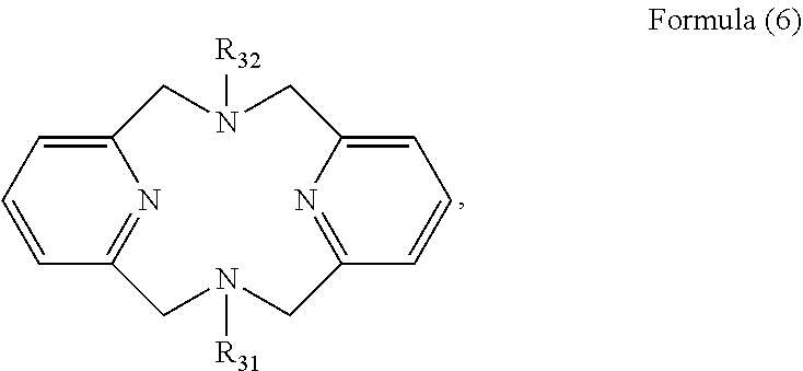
N1=C2C=CC=C1CN([R32])CC1=CC=CC(=N1)CN([R31])C2
